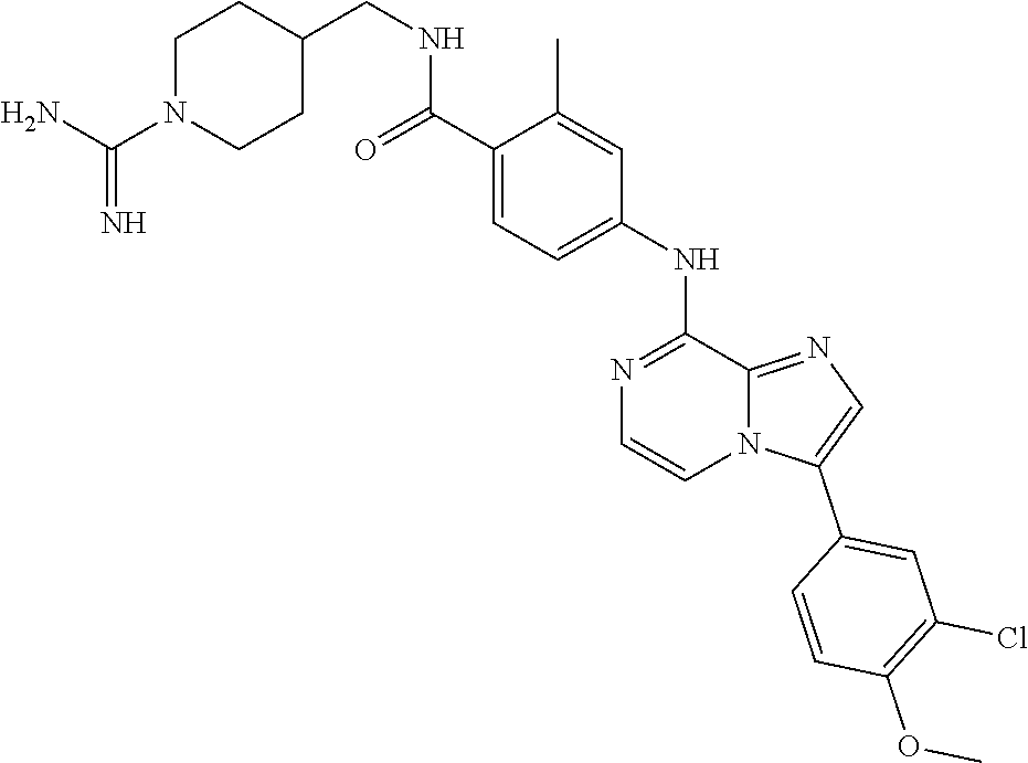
C1=C(C(=O)NCC2CCN(C(N)=N)CC2)C(C)=CC(NC2=NC=CN3C2=NC=C3C2=CC(Cl)=C(OC)C=C2)=C1
